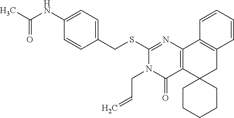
C1=CC(CSC2=NC3=C(C(=O)N2CC=C)C2(CC4=C3C=CC=C4)CCCCC2)=CC=C1NC(C)=O
